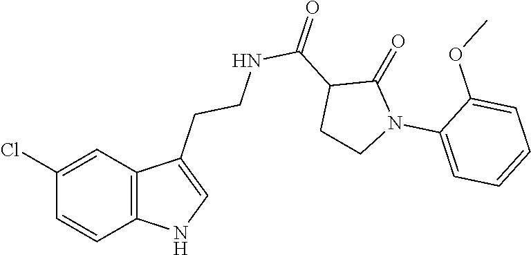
C12=C(C=C(Cl)C=C1)C(CCNC(C1CCN(C3=CC=CC=C3OC)C1=O)=O)=CN2
